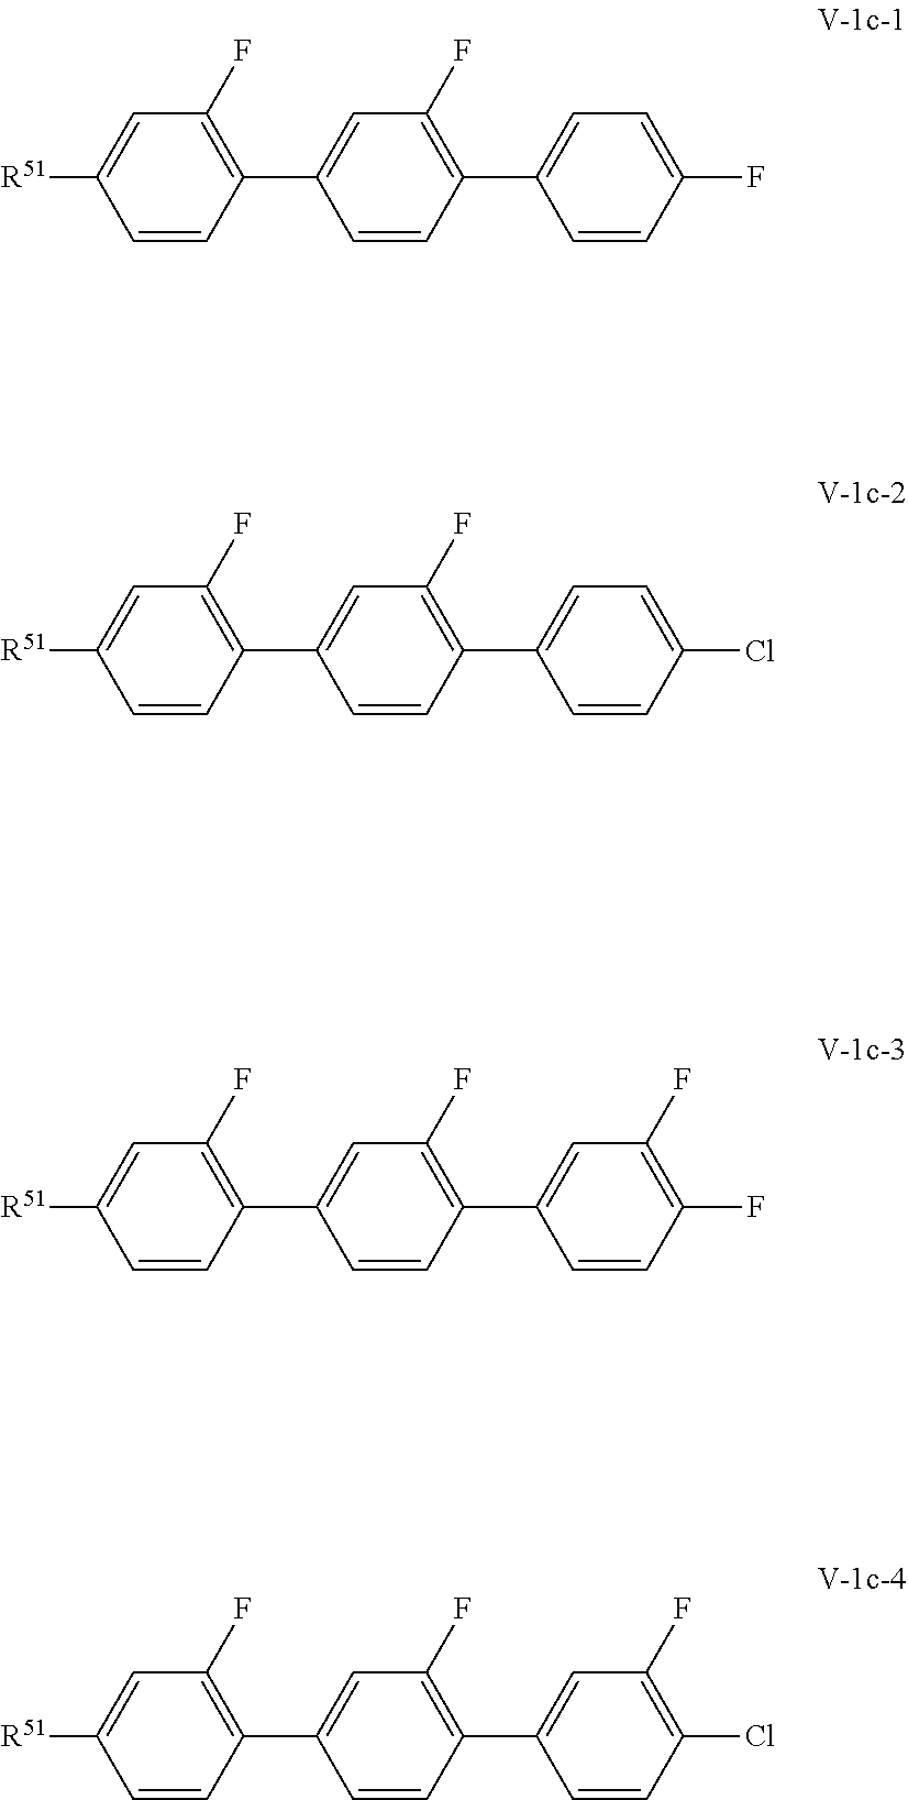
C1=CC(C2=CC(F)=C(C3=CC=C(F)C=C3)C=C2)=C(F)C=C1[R51].C1=CC(C2=CC(F)=C(C3=CC=C(Cl)C=C3)C=C2)=C(F)C=C1[R51].C1=CC(C2=CC(F)=C(C3=CC(F)=C(F)C=C3)C=C2)=C(F)C=C1[R51].C1=CC(C2=CC(F)=C(C3=CC(F)=C(Cl)C=C3)C=C2)=C(F)C=C1[R51]
